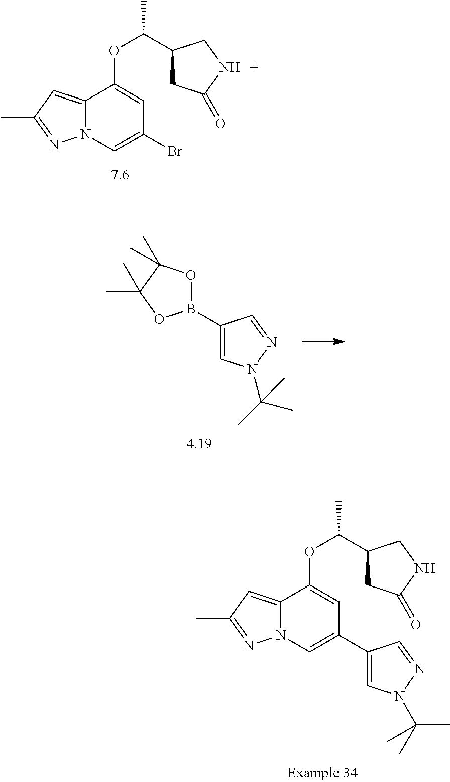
C12=CC(C)=NN1C=C(Br)C=C2OC(C)C1CC(=O)NC1.C1(B2OC(C)(C)C(C)(C)O2)=CN(C(C)(C)C)N=C1.C1=C(C2=CN3C(=CC(C)=N3)C(OC(C)C3CC(=O)NC3)=C2)C=NN1C(C)(C)C
